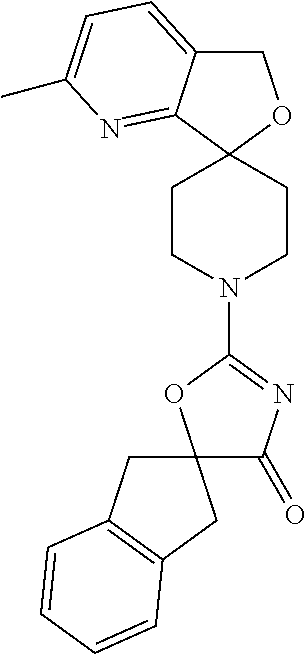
C1C2=CC=C(C)N=C2C2(O1)CCN(C1=NC(=O)C3(O1)CC1=C(C3)C=CC=C1)CC2
